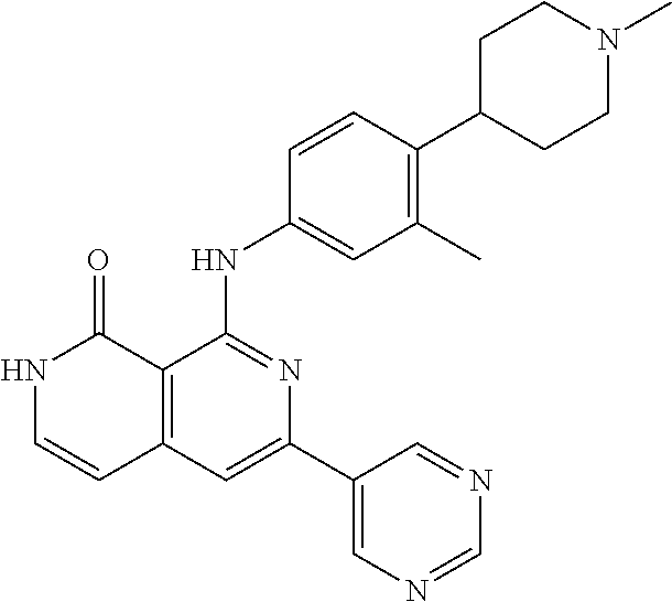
C1=CC(NC2=NC(C3=CN=CN=C3)=CC3=C2C(=O)NC=C3)=CC(C)=C1C1CCN(C)CC1
